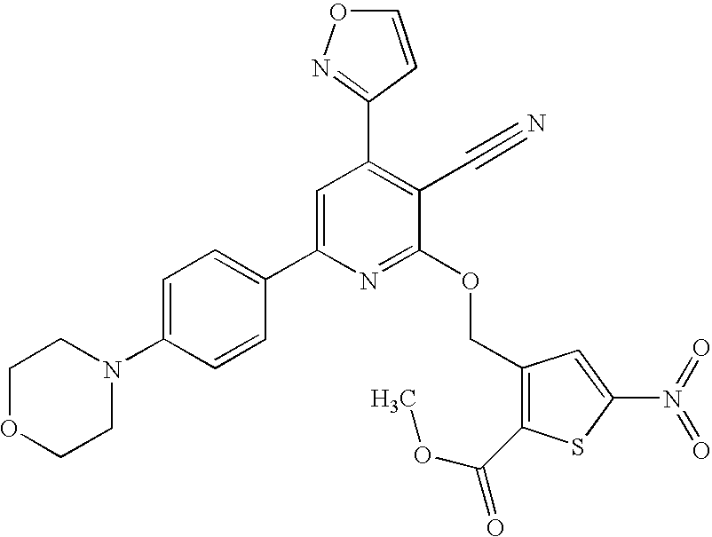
C1OCCN(C2=CC=C(C3=CC(C4=NOC=C4)=C(C#N)C(OCC4=C(C(OC)=O)SC(N(=O)=O)=C4)=N3)C=C2)C1
